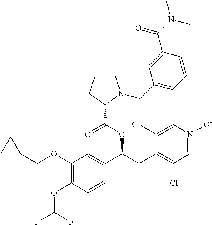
C1(OCC2CC2)=C(OC(F)F)C=CC(C(CC2=C(Cl)C=[N+]([O-])C=C2Cl)OC(C2N(CC3=CC=CC(C(N(C)C)=O)=C3)CCC2)=O)=C1
